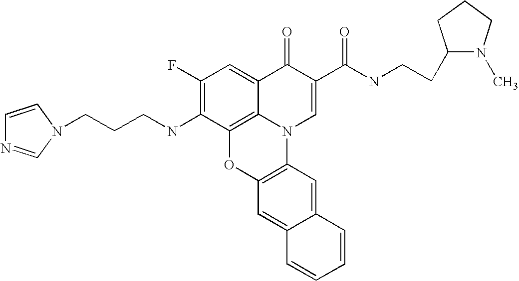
C1(F)=C(NCCCN2C=NC=C2)C2=C3C(=C1)C(=O)C(C(=O)NCCC1N(C)CCC1)=CN3C1=C(O2)C=C2C(=C1)C=CC=C2
